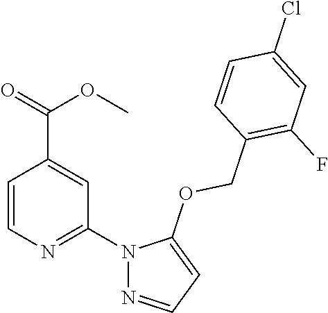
C1=CN=C(N2N=CC=C2OCC2=C(F)C=C(Cl)C=C2)C=C1C(=O)OC
